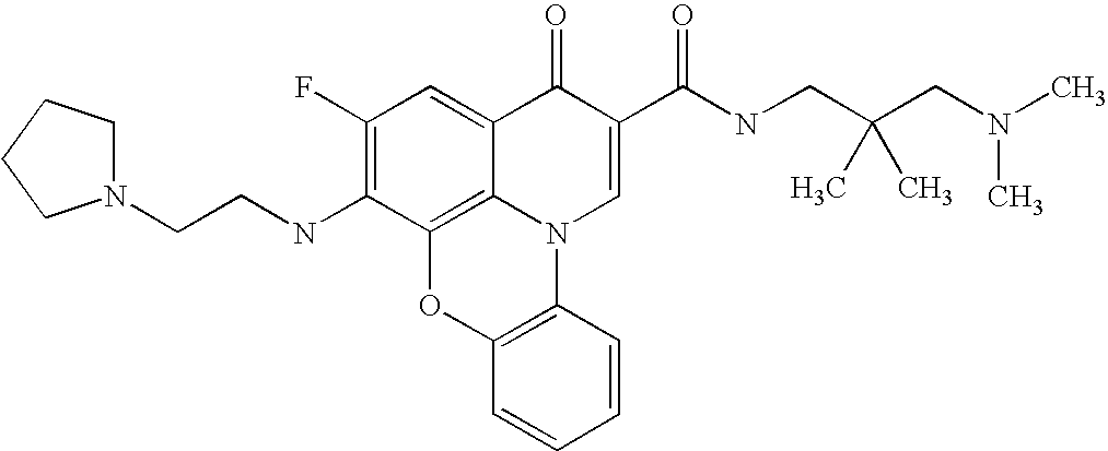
C1(F)=C(NCCN2CCCC2)C2=C3C(=C1)C(=O)C(C(NCC(CN(C)C)(C)C)=O)=CN3C1=C(O2)C=CC=C1
